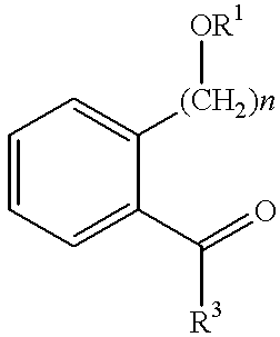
C1=CC=C(C(=O)[R3])C([(CH2)n][OR1])=C1
